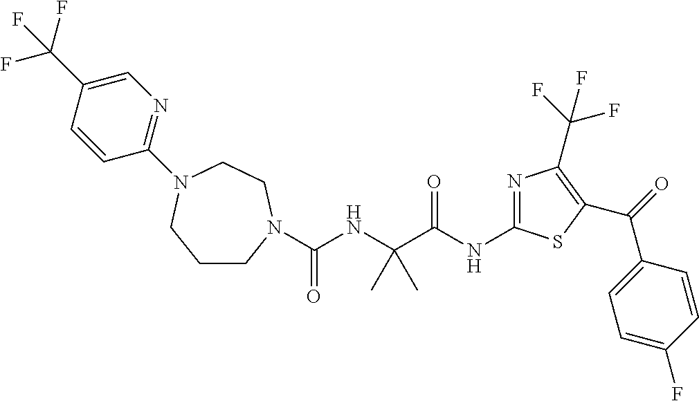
N(C(C(NC(=O)N1CCCN(C2=NC=C(C(F)(F)F)C=C2)CC1)(C)C)=O)C1=NC(C(F)(F)F)=C(C(C2=CC=C(F)C=C2)=O)S1
